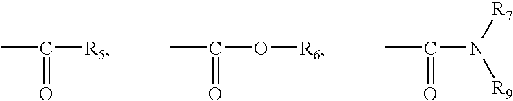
CC(=O)[R5].CC(=O)O[R6].CC(=O)N([R7])[R9]
